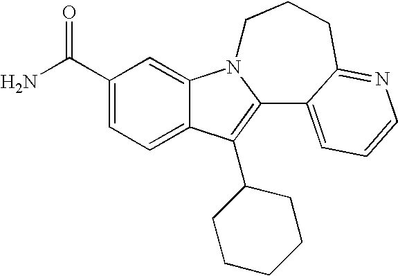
C12=CC=C(C(=O)N)C=C1N1C(=C2C2CCCCC2)C2=CC=CN=C2CCC1
